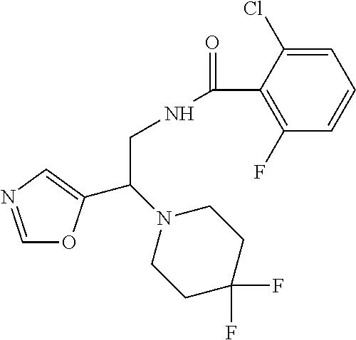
C1=NC=C(C(N2CCC(F)(F)CC2)CNC(=O)C2=C(F)C=CC=C2Cl)O1
